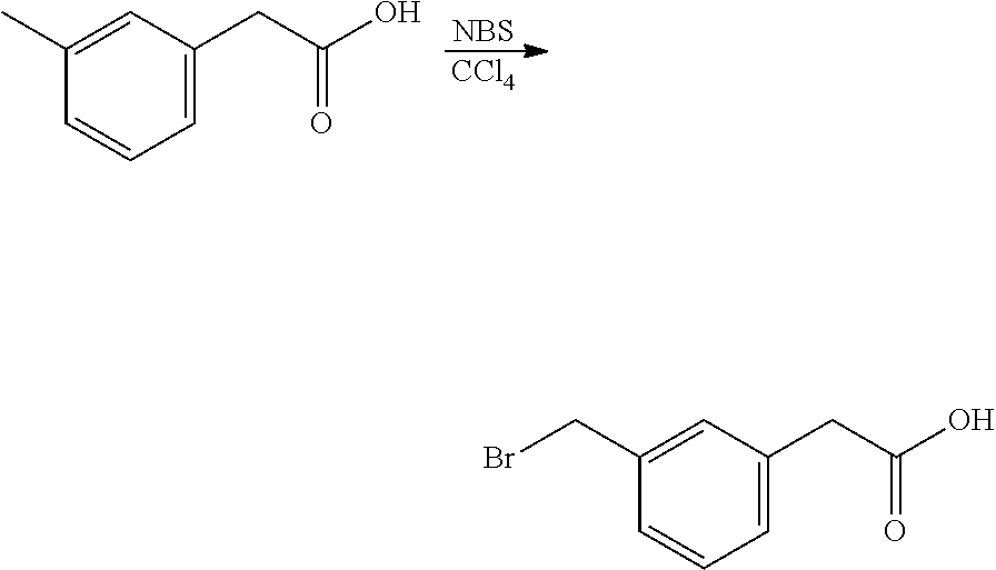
[NBS].[CCl4].C1(C)=CC(CC(O)=O)=CC=C1.C1(CBr)=CC(CC(O)=O)=CC=C1
